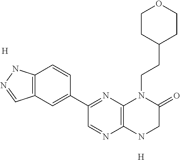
[H].C12=C(NCC(=O)N1CCC1CCOCC1)N=CC(C1=CC3=C(C=C1)NN=C3)=N2.[H]
